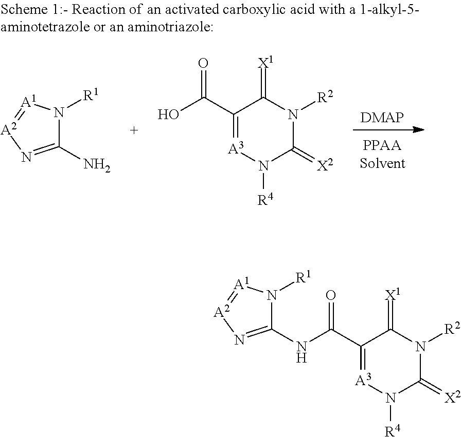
[DMAP].NC1=N[A2]=[A1]N1[R1].C1(C(O)=O)=[A3]N([R4])C(=[X2])N([R2])C1=[X1].C1(C(NC2=N[A2]=[A1]N2[R1])=O)=[A3]N([R4])C(=[X2])N([R2])C1=[X1]
